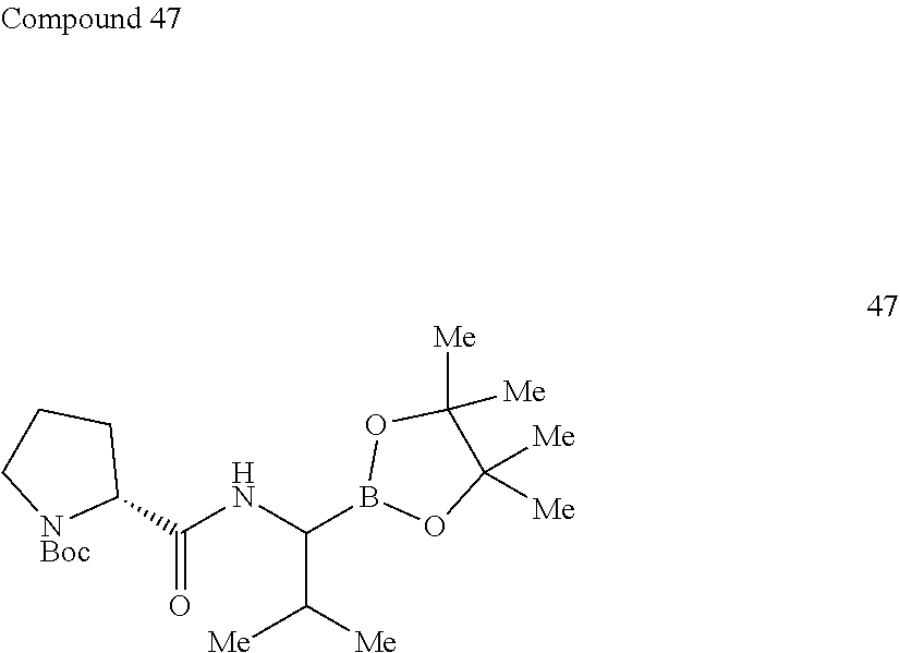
[NBoc]1C(C(=O)NC(B2OC([Me])([Me])C([Me])([Me])O2)C([Me])[Me])CCC1
